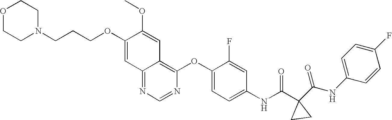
O1CCN(CCCOC2=CC3=NC=NC(OC4=CC=C(NC(C5(C(NC6=CC=C(F)C=C6)=O)CC5)=O)C=C4F)=C3C=C2OC)CC1
